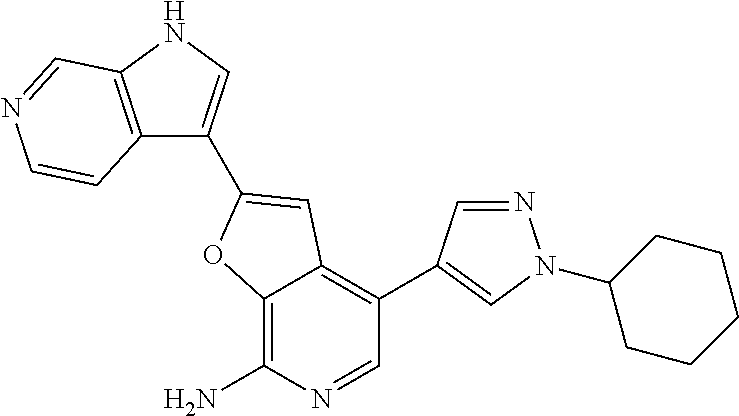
C12=C(N)N=CC(C3=CN(C4CCCCC4)N=C3)=C1C=C(C1=CNC3=C1C=CN=C3)O2
